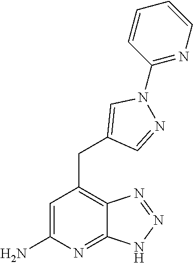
C1=C(N)N=C2C(=C1CC1=CN(C3=NC=CC=C3)N=C1)N=NN2
